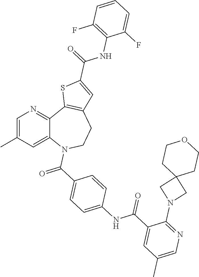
C1=C(C)C=C2C(=N1)C1=C(CCN2C(C2=CC=C(NC(C3=CC(C)=CN=C3N3CC4(C3)CCOCC4)=O)C=C2)=O)C=C(C(=O)NC2=C(F)C=CC=C2F)S1
